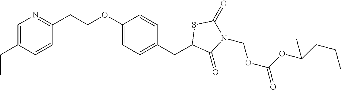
C1=C(CC)C=CC(CCOC2=CC=C(CC3C(=O)N(COC(=O)OC(CCC)C)C(=O)S3)C=C2)=N1
